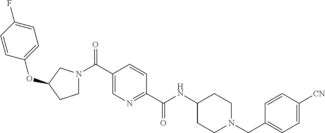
C1N(C(C2=CN=C(C(=O)NC3CCN(CC4=CC=C([CN])C=C4)CC3)C=C2)=O)CC(OC2=CC=C(F)C=C2)C1
